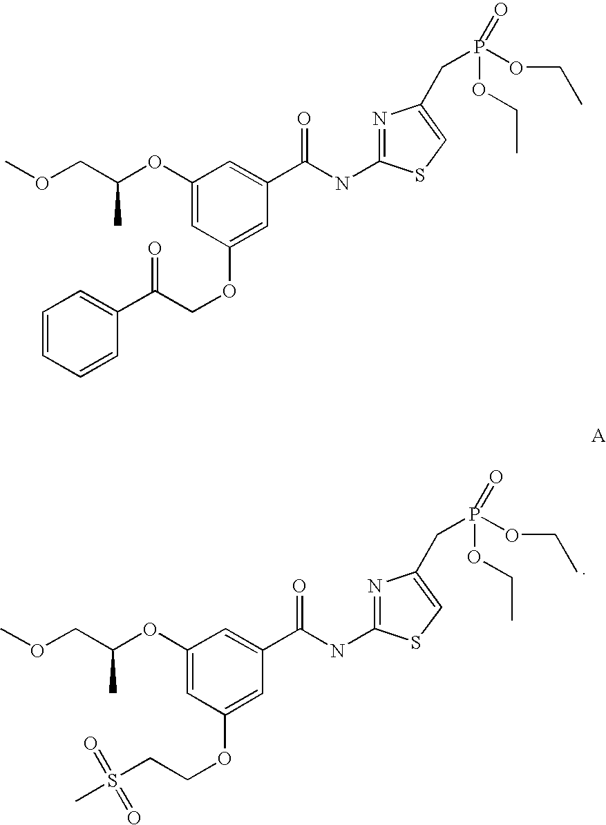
N1=C(NC(C2=CC(OC(COC)C)=CC(OCCS(C)(=O)=O)=C2)=O)SC=C1CP(=O)(OCC)OCC.N1=C(NC(C2=CC(OC(COC)C)=CC(OCC(C3=CC=CC=C3)=O)=C2)=O)SC=C1CP(=O)(OCC)OCC
